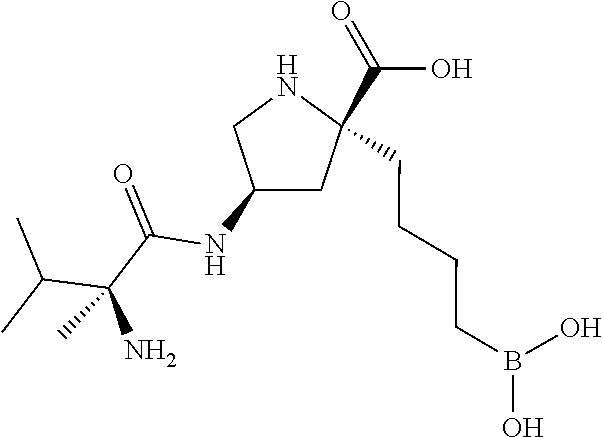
C(C1(C(O)=O)CC(NC(C(C(C)C)(N)C)=O)CN1)CCCB(O)O
